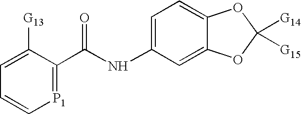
C1=C([G13])C(C(NC2=CC=C3C(=C2)OC([G14])([G15])O3)=O)=[P1]C=C1
